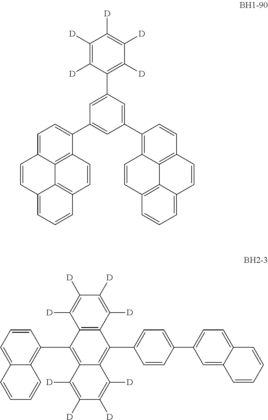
C1([D])=C([D])C(C2=CC(C3=CC=C4C5=C3C=CC3=C5C(=CC=C3)C=C4)=CC(C3=C4C5=C(C=C3)C=CC3=CC=CC(=C53)C=C4)=C2)=C([D])C([D])=C1[D].C12=CC=CC(C3=C4C(=C(C5=CC=C(C6=CC=C7C(=C6)C=CC=C7)C=C5)C5=C3C([D])=C([D])C([D])=C5[D])C([D])=C([D])C([D])=C4[D])=C1C=CC=C2
